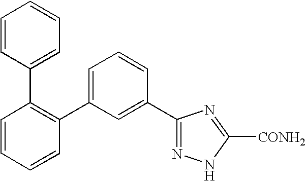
C1(C2=CC=CC(C3=NNC([CONH2])=N3)=C2)=C(C2=CC=CC=C2)C=CC=C1
